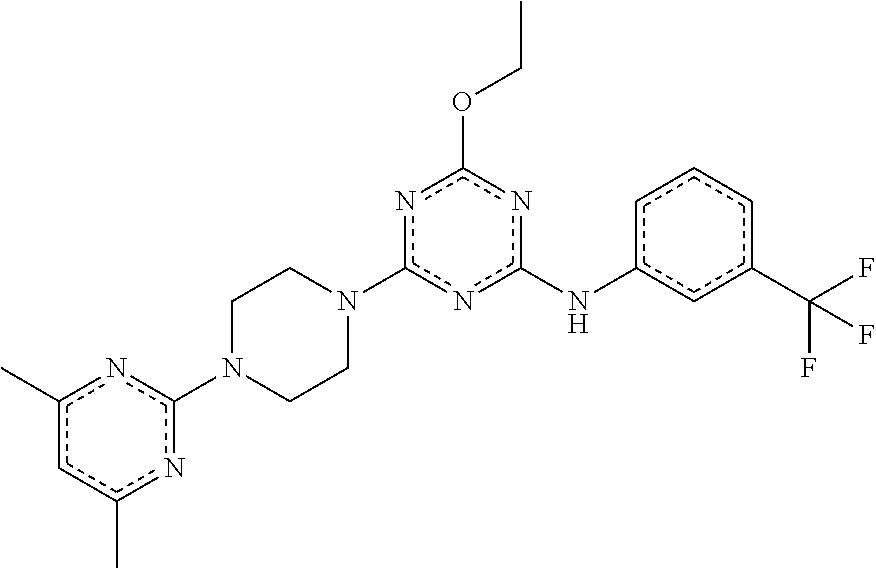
c1c(C(F)(F)F)cc(Nc2nc(OCC)nc(N3CCN(c4nc(C)cc(C)n4)CC3)n2)cc1
